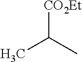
[CO2Et]C(C)C
